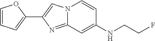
C1=CN2C(=NC(C3=CC=CO3)=C2)C=C1NCCF
